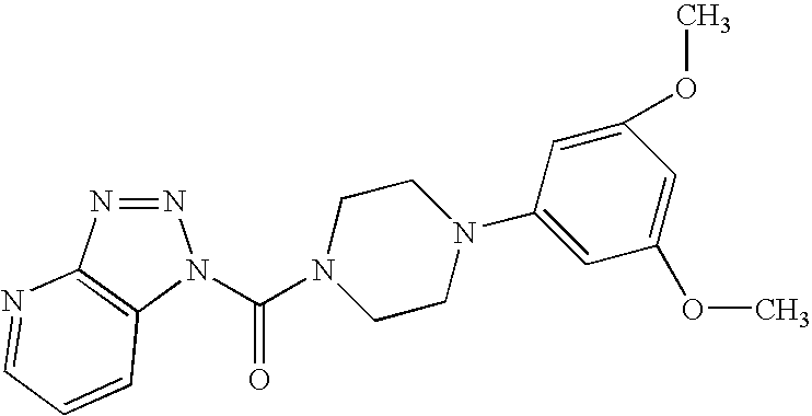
N1=NC2=C(N1C(N1CCN(C3=CC(OC)=CC(OC)=C3)CC1)=O)C=CC=N2
